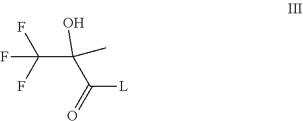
C(C(C([L])=O)(C)O)(F)(F)F
